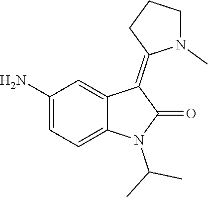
C1(N)=CC=C2C(=C1)C(=C1N(C)CCC1)C(=O)N2C(C)C
